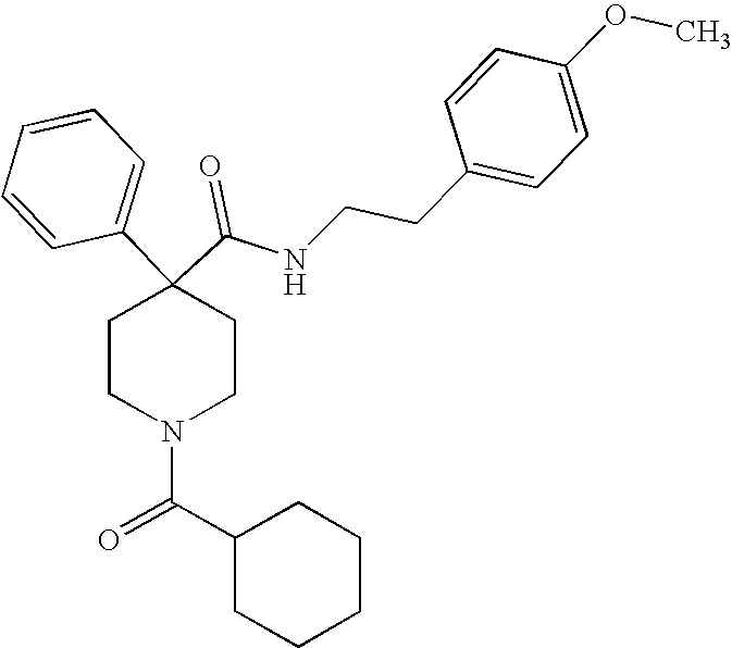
N(C(C1(C2=CC=CC=C2)CCN(C(=O)C2CCCCC2)CC1)=O)CCC1=CC=C(OC)C=C1
